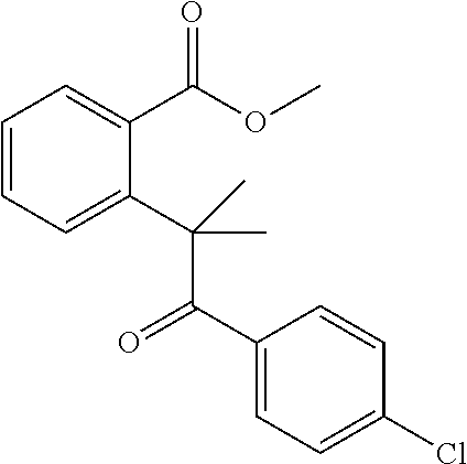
C1=CC=C(C(C(=O)C2=CC=C(Cl)C=C2)(C)C)C(C(=O)OC)=C1
